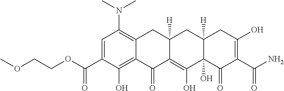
C1=C(C(OCCOC)=O)C(O)=C2C(=C1N(C)C)CC1([H])C(=C(O)C3(O)C([H])(C1)CC(O)=C(C(=O)N)C3=O)C2=O
